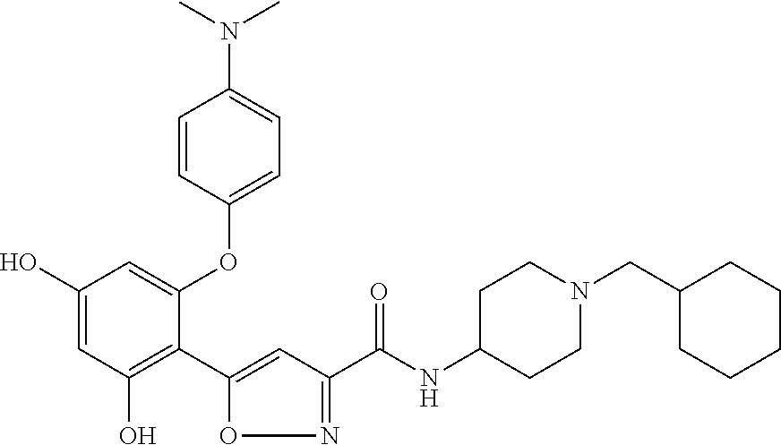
C1(O)=CC(O)=C(C2=CC(C(NC3CCN(CC4CCCCC4)CC3)=O)=NO2)C(OC2=CC=C(N(C)C)C=C2)=C1
